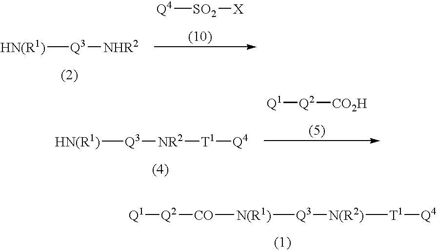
[Q1][Q2][CO2H].[HN(R1)][Q3][NR2][T1][Q4].[Q1][Q2][CO][N(R1)][Q3][N(R2)][T1][Q4].[HN(R1)][Q3][NHR2].[Q4][SO2][X]
